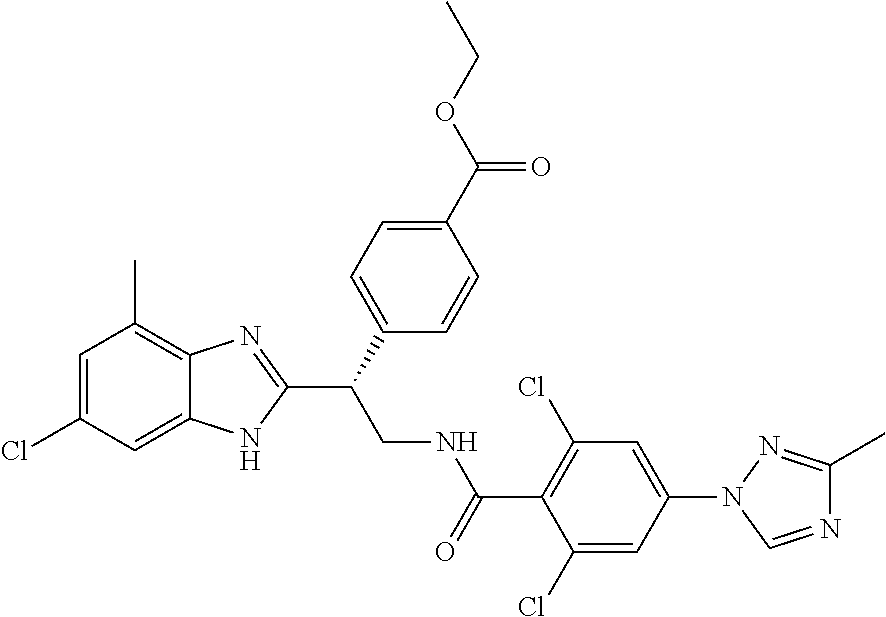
C1=C(Cl)C=C2C(=C1C)N=C(C(CNC(C1=C(Cl)C=C(N3N=C(C)N=C3)C=C1Cl)=O)C1=CC=C(C(=O)OCC)C=C1)N2
